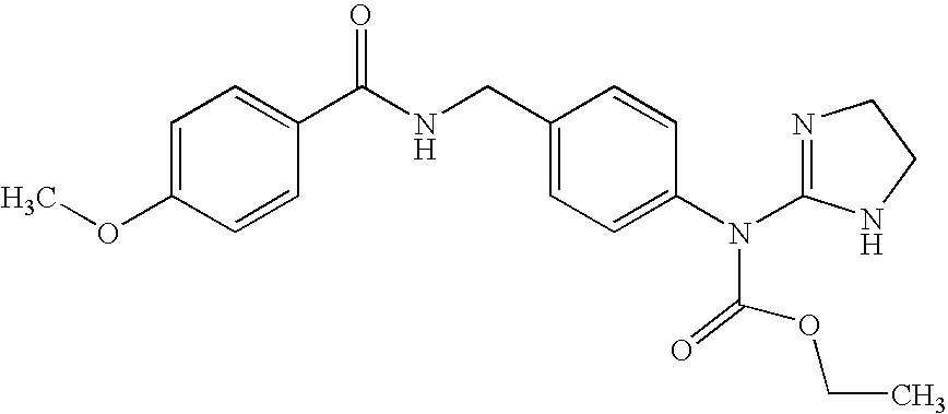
C1=C(OC)C=CC(C(NCC2=CC=C(N(C3=NCCN3)C(OCC)=O)C=C2)=O)=C1
